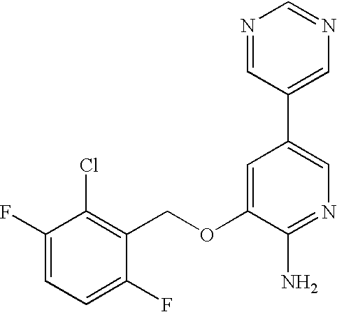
C1(F)=CC=C(F)C(COC2=CC(C3=CN=CN=C3)=CN=C2N)=C1Cl
